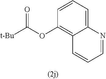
C1=CC=C2C(=C1OC([t-Bu])=O)C=CC=N2
